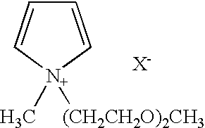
C1=C[N+]([(CH2CH2O)2CH3])(C)C=C1.[X-]
